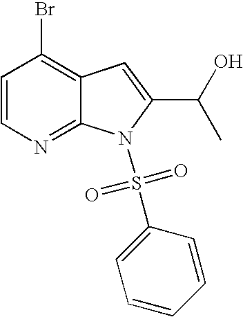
C1=CN=C2C(=C1Br)C=C(C(O)C)N2S(C1=CC=CC=C1)(=O)=O
